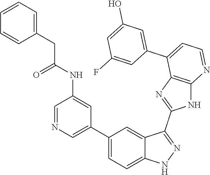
C1=NC=C(C2=CC=C3C(=C2)C(C2=NC4=C(N2)N=CC=C4C2=CC(O)=CC(F)=C2)=NN3)C=C1NC(CC1=CC=CC=C1)=O
